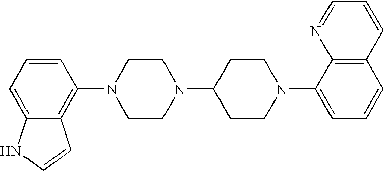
C1=CC=C2C(=C1N1CCN(C3CCN(C4=CC=CC5=C4N=CC=C5)CC3)CC1)C=CN2
